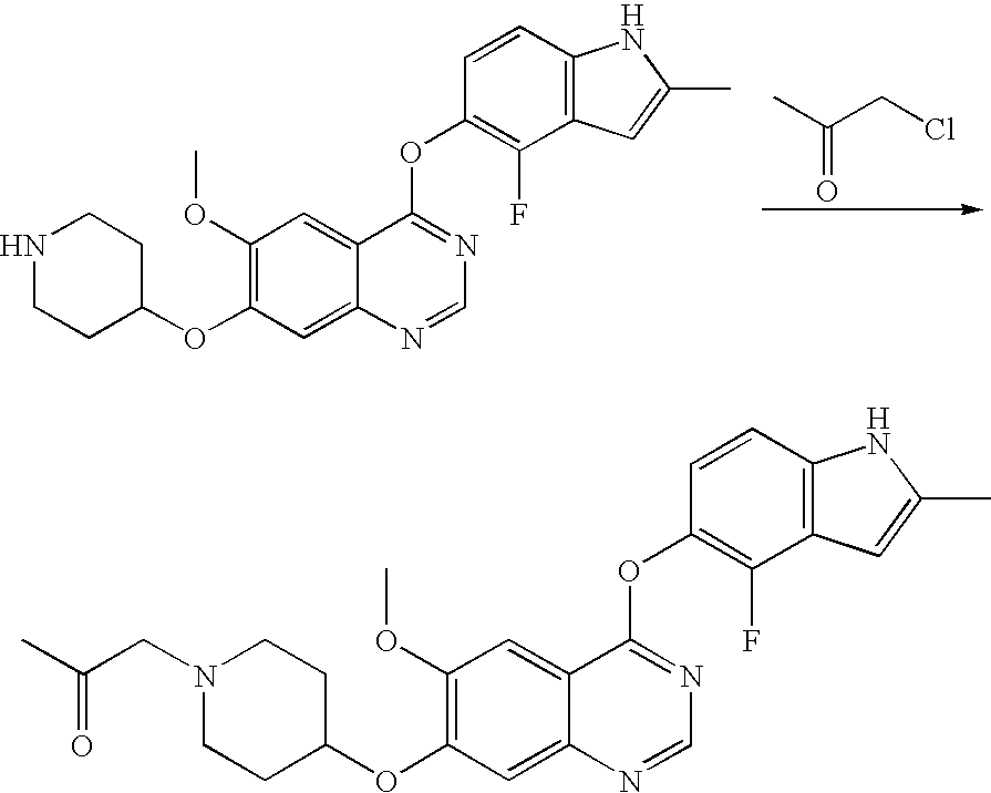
N1CCC(OC2=C(OC)C=C3C(=C2)N=CN=C3OC2=C(F)C3=C(C=C2)NC(C)=C3)CC1.CC(=O)CCl.N1(CC(=O)C)CCC(OC2=C(OC)C=C3C(=C2)N=CN=C3OC2=C(F)C3=C(C=C2)NC(C)=C3)CC1
